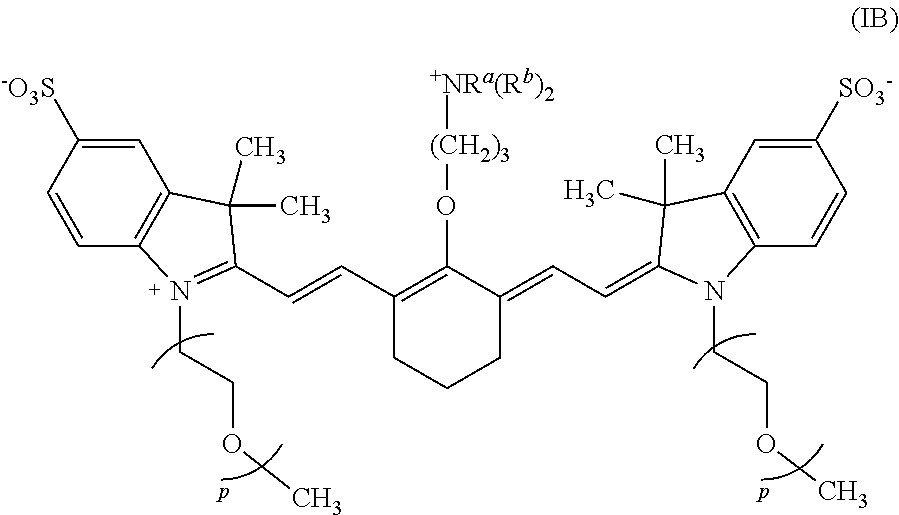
C1=CC2=C(C=C1[-O3S])C(C)(C)C(C=CC1=C(O[(CH2)3][+NRa(Rb)2])C(=CC=C3N(CCOC)C4=C(C=C([SO3-])C=C4)C3(C)C)CCC1)=N2CCOC
